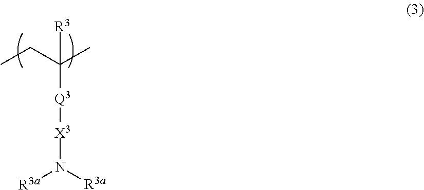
C(C(C)([R3])[Q3][X3]N([R3a])[R3a])C
